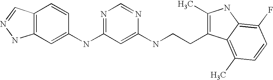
C1(NC2=NC=NC(NCCC3=C(C)NC4=C(F)C=CC(C)=C34)=C2)=CC2=C(C=C1)C=NN2
